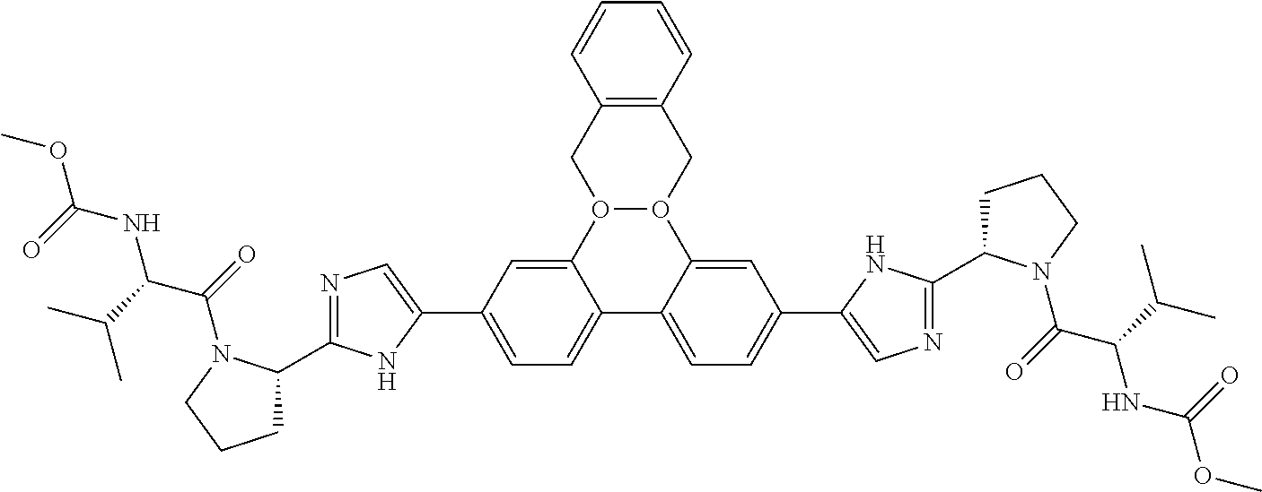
C12=CC(C3=CN=C(C4CCCN4C(=O)C(C(C)C)NC(OC)=O)N3)=CC=C1C1=CC=C(C3=CN=C(C4CCCN4C(=O)C(C(C)C)NC(OC)=O)N3)C=C1O1O2CC2=C(C1)C=CC=C2
